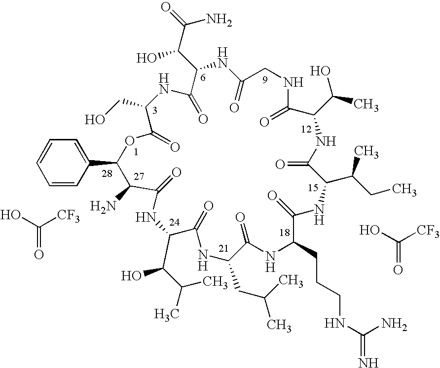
C1=CC=CC(C2C(N)C(=O)NC(C(C(C)C)O)C(=O)NC(CC(C)C)C(=O)NC(CCCNC(=N)N)C(=O)NC(C(CC)C)C(=O)NC(C(C)O)C(=O)NCC(=O)NC(C(C(=O)N)O)C(=O)NC(CO)C(=O)O2)=C1.OC([CF3])=O.OC([CF3])=O
